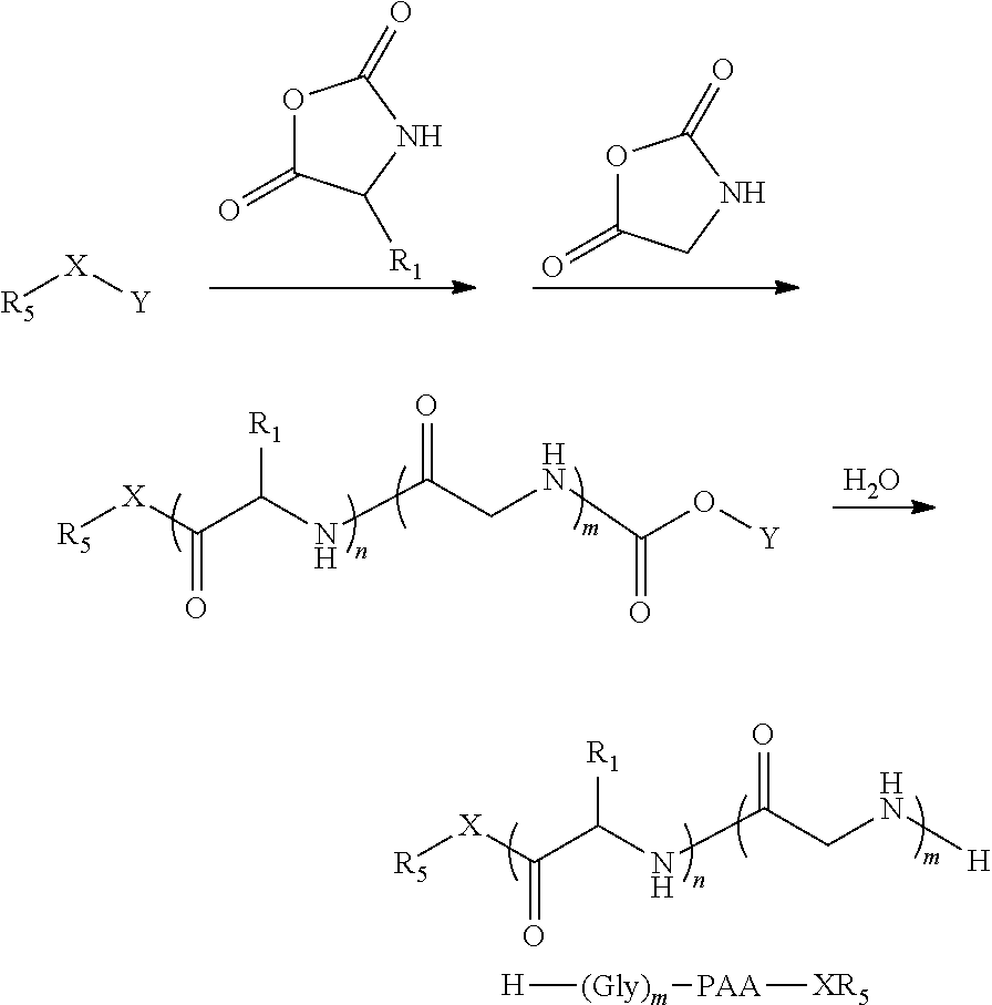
O1C(=O)C([R1])NC1=O.O1C(=O)CNC1=O.[R5][X][Y].O.[R5][X]C(C(NC(CNC(O[Y])=O)=O)[R1])=O.[R5][X]C(C(NC(CN[H])=O)[R1])=O.[H][(Gly)m][PAA][XR5]
